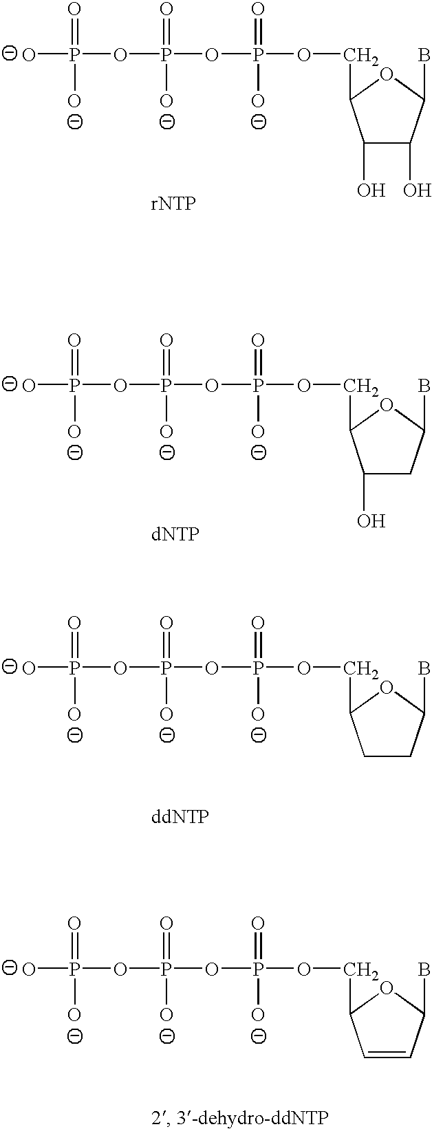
C1(O)C(O)C(B)OC1COP(OP(OP([O-])([O-])=O)([O-])=O)([O-])=O.C1(O)CC(B)OC1COP(OP(OP([O-])([O-])=O)([O-])=O)([O-])=O.C1CC(B)OC1COP(OP(OP([O-])([O-])=O)([O-])=O)([O-])=O.C1=CC(B)OC1COP(OP(OP(O)(O)=O)(O)=O)(O)=O
